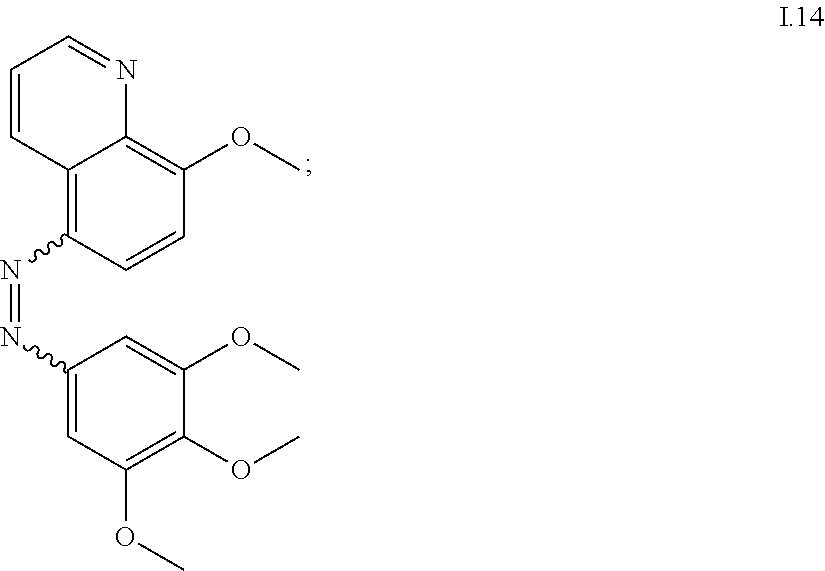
C12=C(OC)C=CC(N=NC3=CC(OC)=C(OC)C(OC)=C3)=C1C=CC=N2
